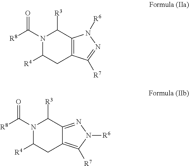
C12=C(C([R7])=NN1[R6])CC([R4])N(C(=O)[R8])C2[R3].C12=NN([R6])C([R7])=C1CC([R4])N(C(=O)[R8])C2[R3]
